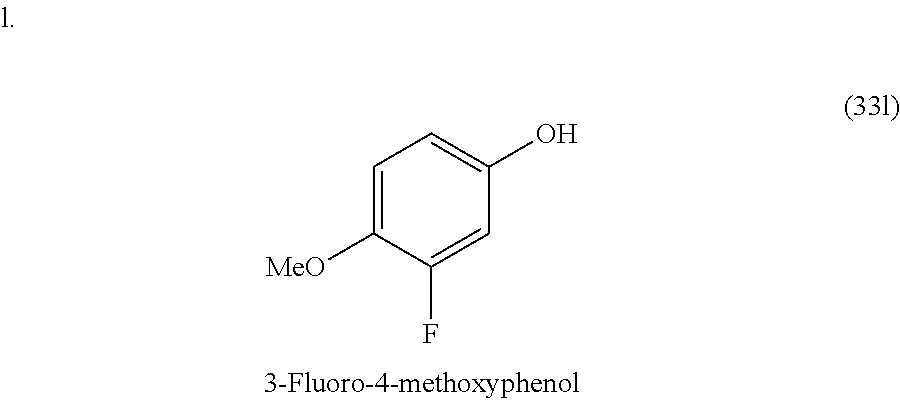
C1=C([MeO])C(F)=CC(O)=C1
